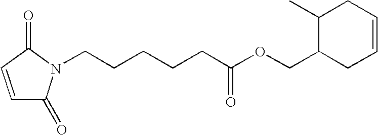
C(C(OCC1CC=CCC1C)=O)CCCCN1C(=O)C=CC1=O
